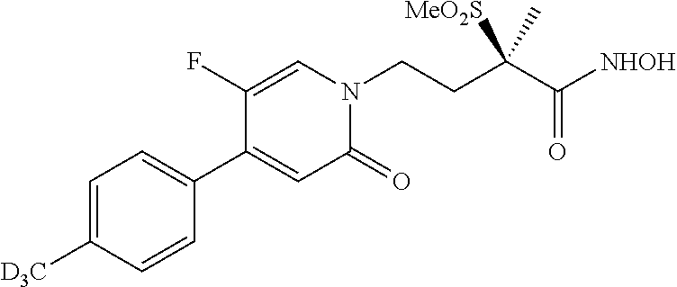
C1=C([D3C])C=CC(C2=CC(=O)N(CCC(C([NHOH])=O)(C)[MeO2S])C=C2F)=C1
